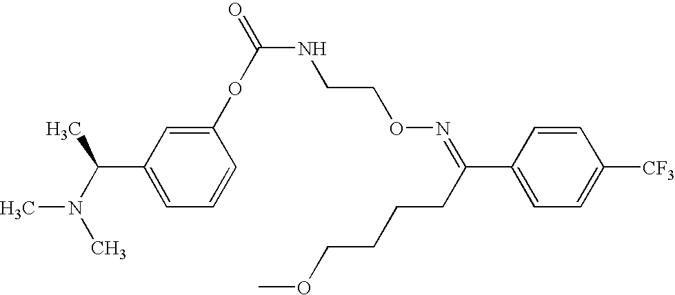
C1(OC(NCCON=C(C2=CC=C([CF3])C=C2)CCCCOC)=O)=CC(C(N(C)C)C)=CC=C1
